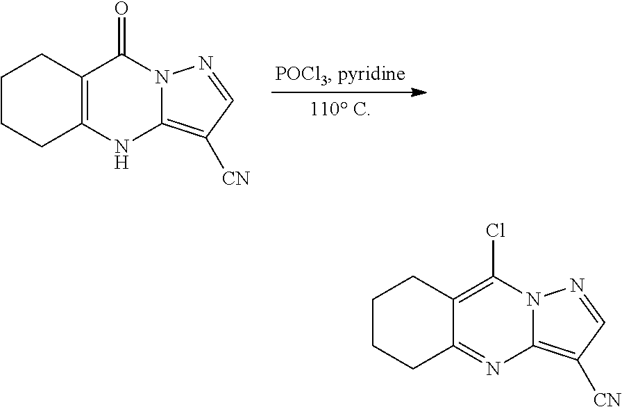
C1CCC2=C(C1)C(=O)N1C(=C([CN])C=N1)N2.C1CCC2=NC3=C([CN])C=NN3C(Cl)=C2C1
